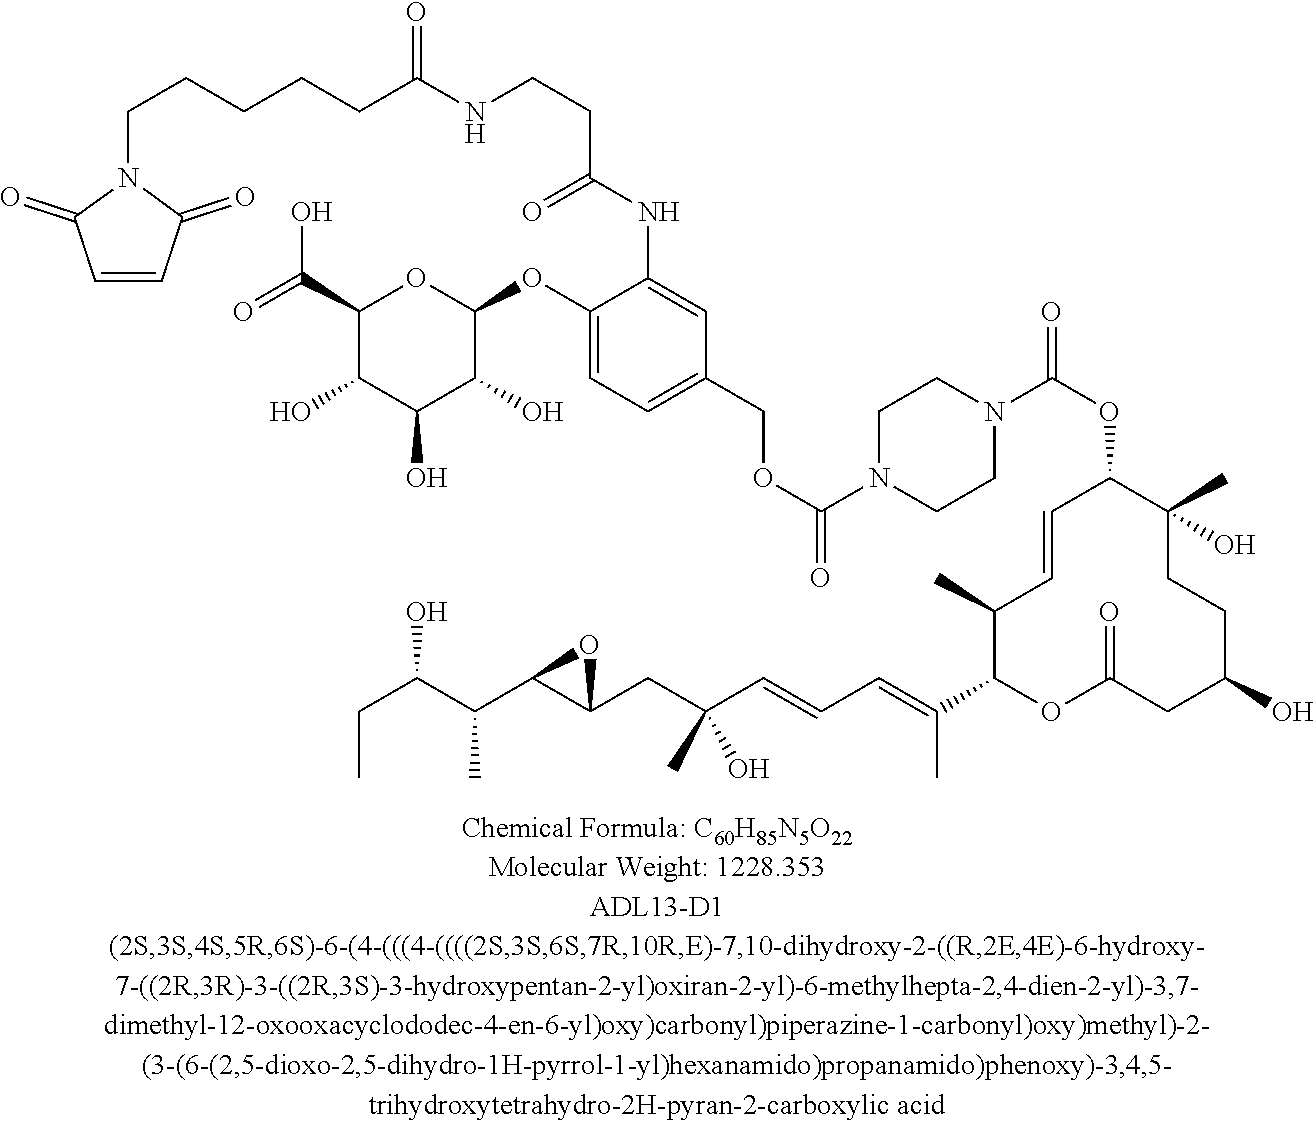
O(C(N1CCN(C(OC2C(C)(O)CCC(O)CC(=O)OC(C(=CC=CC(CC3C(C(C(CC)O)C)O3)(C)O)C)C(C)C=C2)=O)CC1)=O)CC1=CC=C(OC2OC(C(=O)O)C(O)C(O)C2O)C(NC(CCNC(CCCCCN2C(=O)C=CC2=O)=O)=O)=C1
